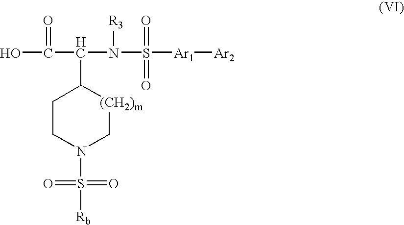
OC(C(N(S([Ar1][Ar2])(=O)=O)[R3])C1[(CH2)m]CN(S([Rb])(=O)=O)CC1)=O
